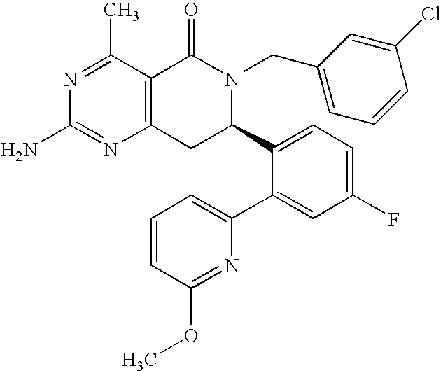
C12=C(C(C)=NC(N)=N1)C(=O)N(CC1=CC=CC(Cl)=C1)C(C1=CC=C(F)C=C1C1=CC=CC(OC)=N1)C2
